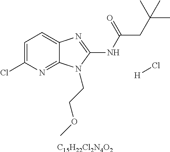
C1=C(Cl)N=C2C(=C1)N=C(NC(CC(C)(C)C)=O)N2CCOC.[H]Cl.[C15H22Cl2N4O2]
